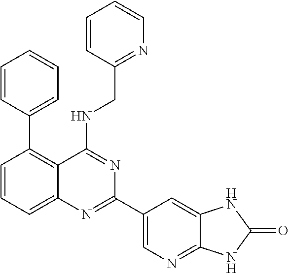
C1=CC=C2C(=C1C1=CC=CC=C1)C(NCC1=NC=CC=C1)=NC(C1=CN=C3C(=C1)NC(=O)N3)=N2
